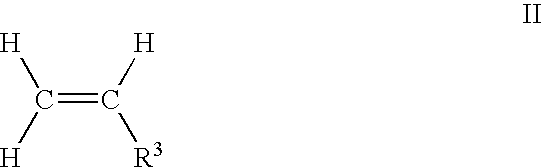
C(=C([H])[R3])([H])[H]
